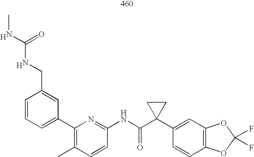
CNC(NCC1=CC(C2=C(C)C=CC(NC(C3(C4=CC5=C(C=C4)OC(F)(F)O5)CC3)=O)=N2)=CC=C1)=O.[H].[H]
